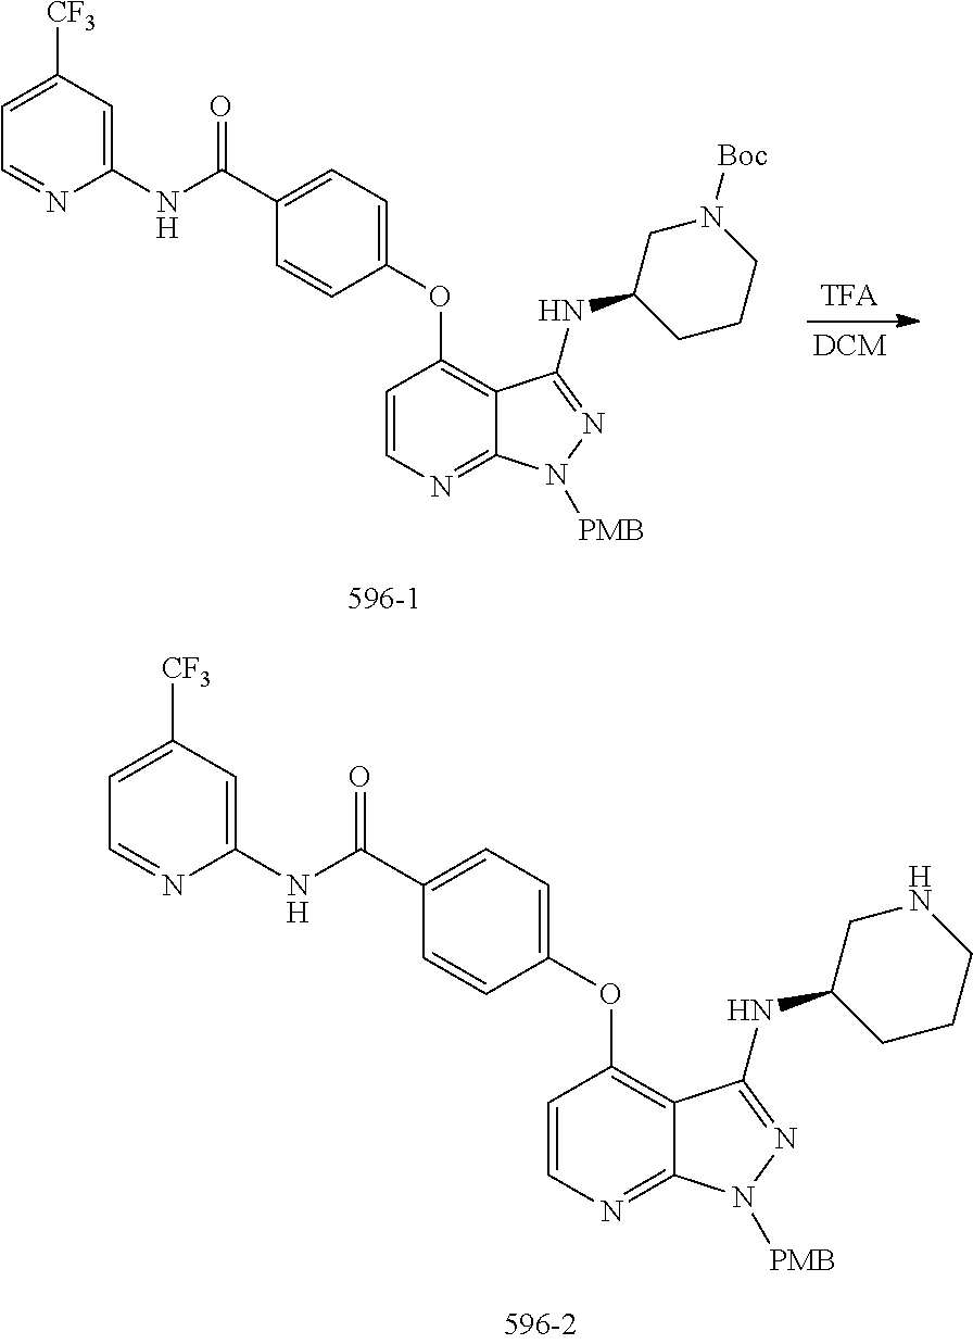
C1=CN=C2C(=C1OC1=CC=C(C(NC3=CC([CF3])=CC=N3)=O)C=C1)C(NC1CCCN([Boc])C1)=NN2[PMB].C1=CN=C2C(=C1OC1=CC=C(C(NC3=CC([CF3])=CC=N3)=O)C=C1)C(NC1CCCNC1)=NN2[PMB]
